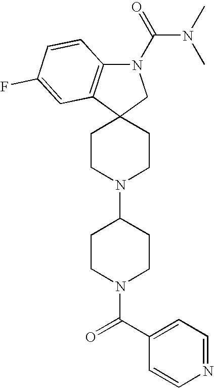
C1CN(C2CCN(C(=O)C3=CC=NC=C3)CC2)CCC12CN(C(=O)N(C)C)C1=C2C=C(F)C=C1
